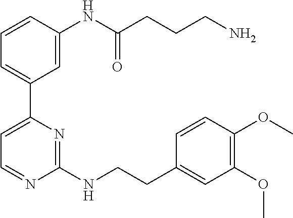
C1=CC(NC(CCCN)=O)=CC(C2=CC=NC(NCCC3=CC(OC)=C(OC)C=C3)=N2)=C1
